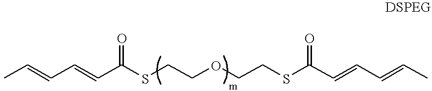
C(C=CC(SCCOCCSC(C=CC=CC)=O)=O)=CC
